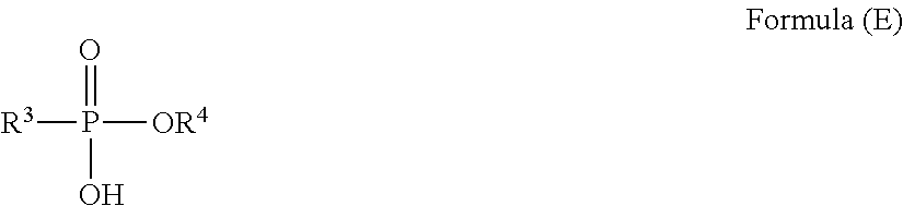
[R3]P([OR4])(=O)O
